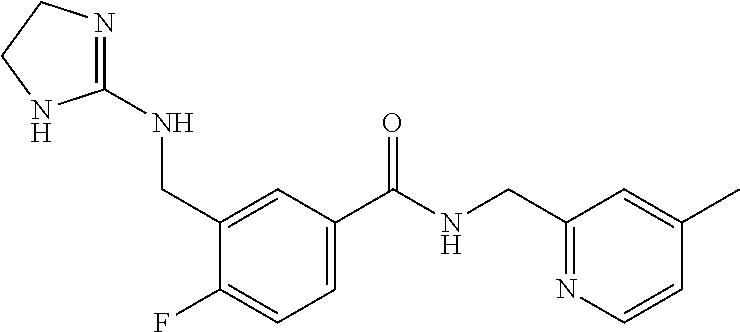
C1(CNC(C2=CC=C(F)C(CNC3=NCCN3)=C2)=O)=NC=CC(C)=C1
